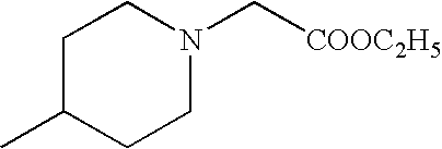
[COOC2H5]CN1CCC(C)CC1
